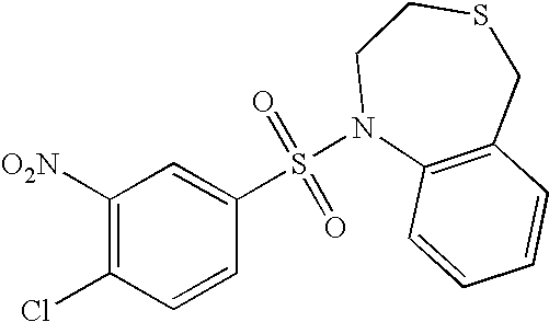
C1=CC(Cl)=C([O2N])C=C1S(=O)(=O)N1C2=C(CSCC1)C=CC=C2
